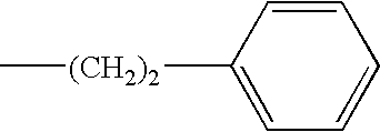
C[(CH2)2]C1=CC=CC=C1
